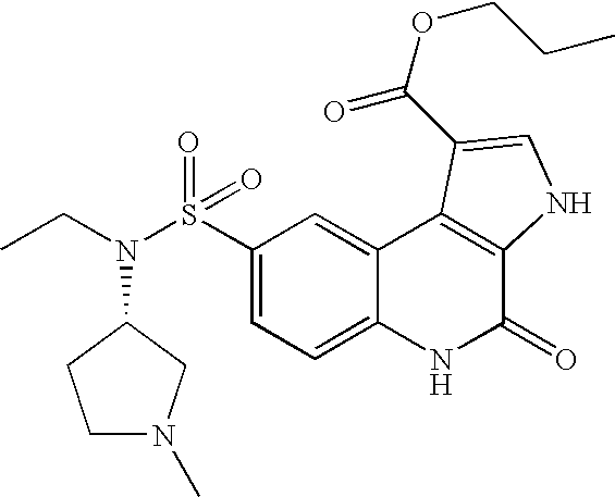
N(S(C1=CC=C2C(=C1)C1=C(C(=O)N2)NC=C1C(OCCC)=O)(=O)=O)(CC)C1CCN(C)C1
